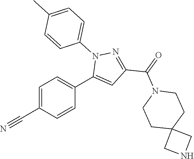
C1=C(C#N)C=CC(C2=CC(C(=O)N3CCC4(CC3)CNC4)=NN2C2=CC=C(C)C=C2)=C1
